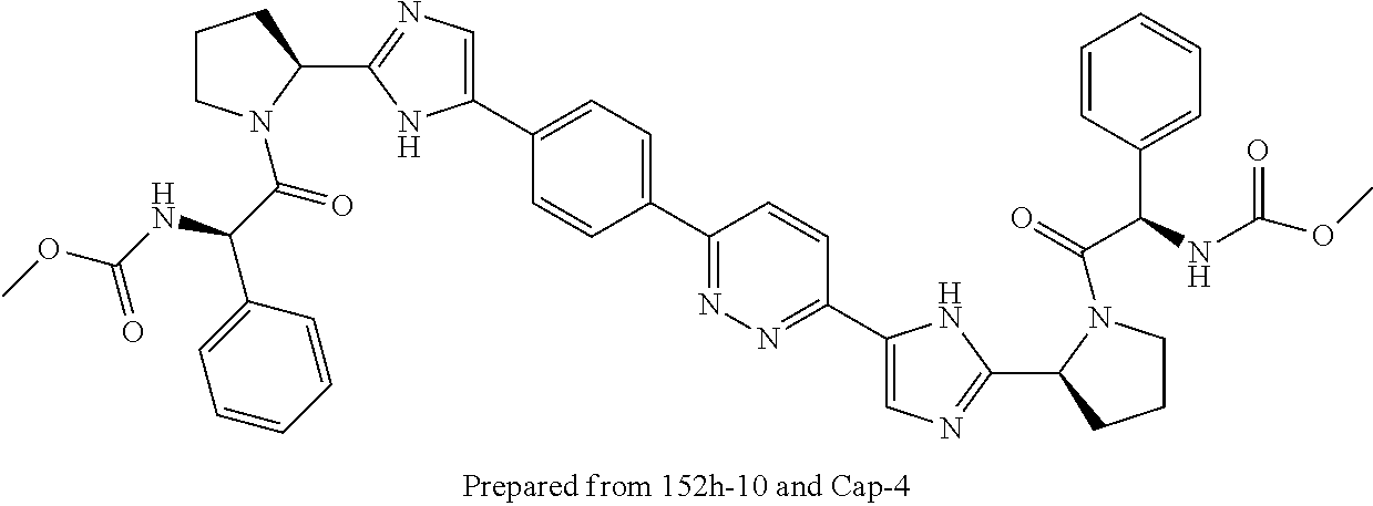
C1CN(C(=O)C(NC(OC)=O)C2=CC=CC=C2)C(C2=NC=C(C3=CC=C(C4=NN=C(C5=CN=C(C6N(C(=O)C(C7=CC=CC=C7)NC(OC)=O)CCC6)N5)C=C4)C=C3)N2)C1
